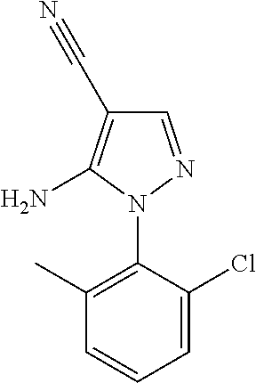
C1(C)=C(N2N=CC(C#N)=C2N)C(Cl)=CC=C1
